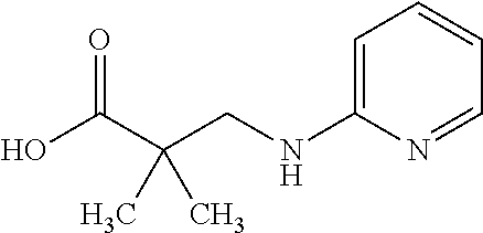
OC(C(CNC1=CC=CC=N1)(C)C)=O
